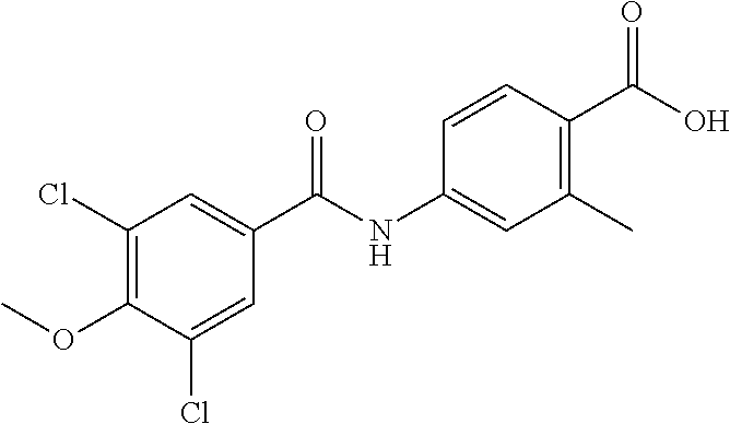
C1(Cl)=C(OC)C(Cl)=CC(C(NC2=CC(C)=C(C(O)=O)C=C2)=O)=C1
